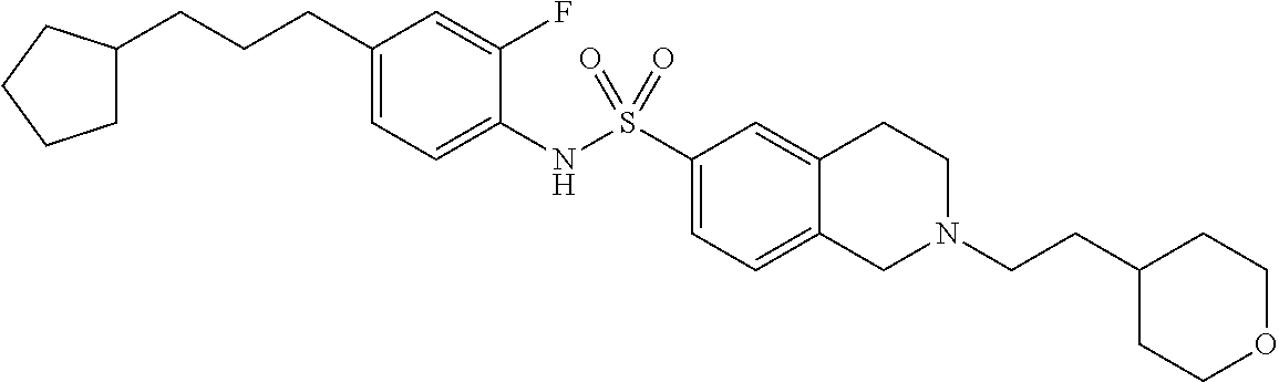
C1(CCCC2CCCC2)=CC=C(NS(C2=CC=C3C(=C2)CCN(CCC2CCOCC2)C3)(=O)=O)C(F)=C1
